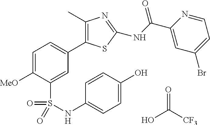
C1=C([MeO])C(S(NC2=CC=C(O)C=C2)(=O)=O)=CC(C2=C(C)N=C(NC(=O)C3=CC(Br)=CC=N3)S2)=C1.OC([CF3])=O
